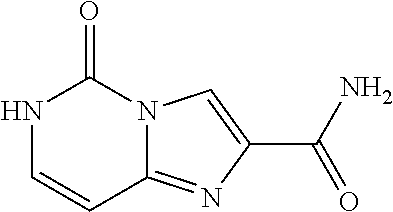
N1C=CC2=NC(C(N)=O)=CN2C1=O
